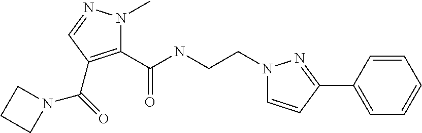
C1(C(NCCN2C=CC(C3=CC=CC=C3)=N2)=O)=C(C(=O)N2CCC2)C=NN1C
